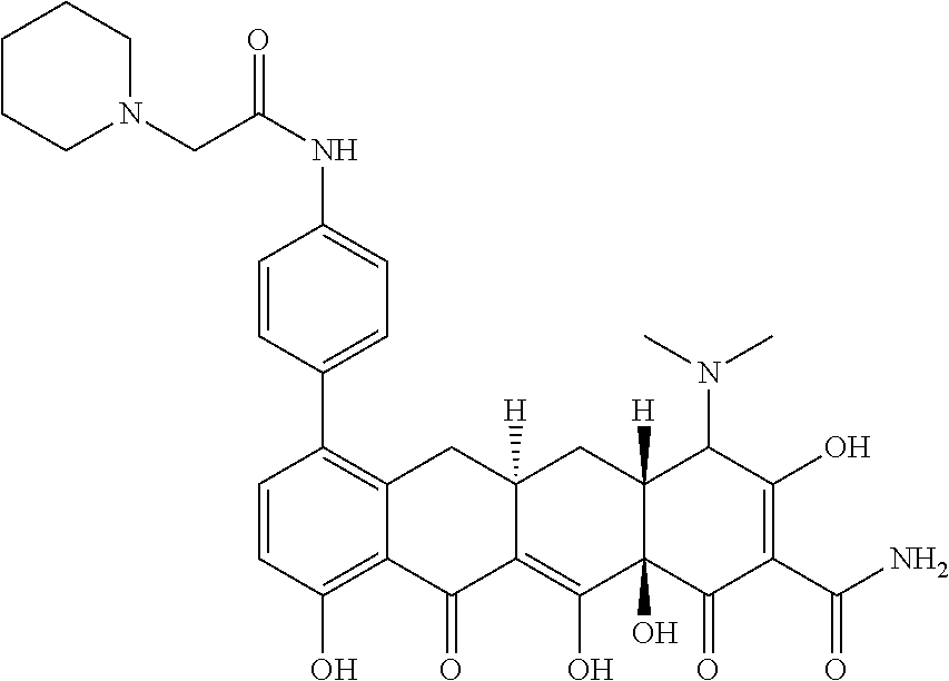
C1=CC(O)=C2C(=C1C1=CC=C(NC(CN3CCCCC3)=O)C=C1)CC1([H])C(=C(O)C3(O)C([H])(C1)C(N(C)C)C(O)=C(C(N)=O)C3=O)C2=O
